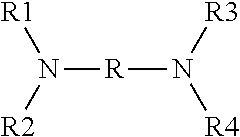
[R](N([R4])[R3])N([R1])[R2]
